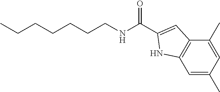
C(CCNC(=O)C1=CC2=C(C=C(C)C=C2C)N1)CCCC
